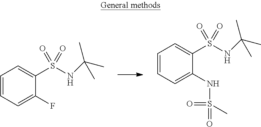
C1=CC=C(F)C(S(NC(C)(C)C)(=O)=O)=C1.C1=CC=C(NS(=O)(=O)C)C(S(NC(C)(C)C)(=O)=O)=C1
